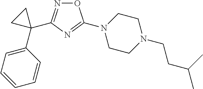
O1N=C(C2(C3=CC=CC=C3)CC2)N=C1N1CCN(CCC(C)C)CC1
